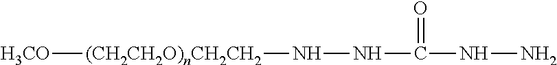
[(CH2CH2O)nCH2CH2](NNC(NN)=O)[H3CO]
